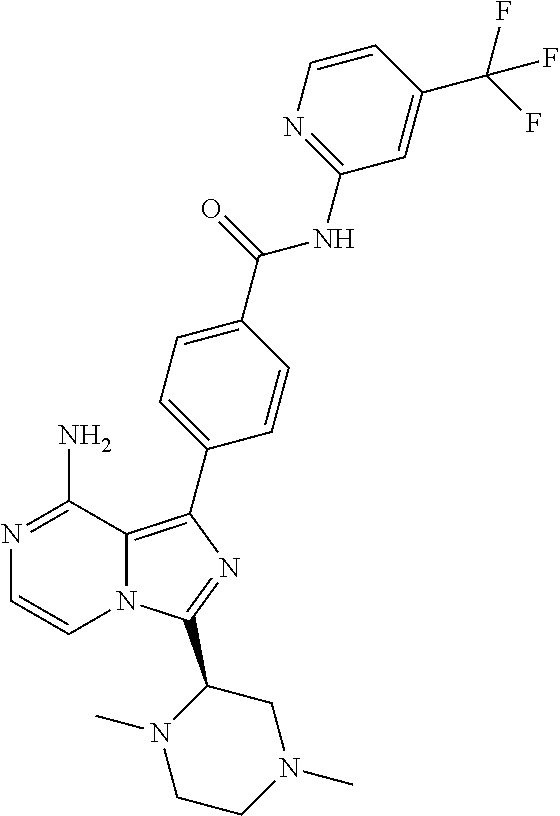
N1=C(N)C2=C(C3=CC=C(C(=O)NC4=NC=CC(C(F)(F)F)=C4)C=C3)N=C(C3N(C)CCN(C)C3)N2C=C1
